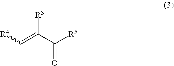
[R4]C=C(C([R5])=O)[R3]
